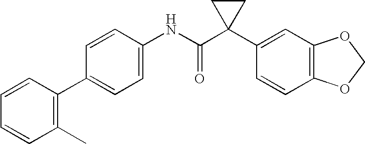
C1=CC(NC(C2(C3=CC4=C(C=C3)OCO4)CC2)=O)=CC=C1C1=C(C)C=CC=C1
